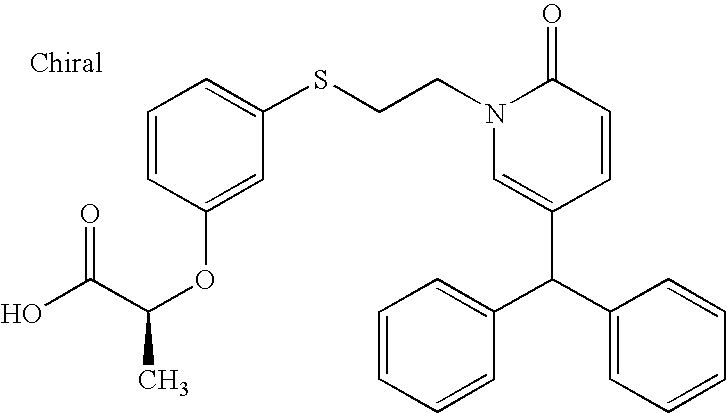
C1(C(C2=CC=CC=C2)C2=CC=CC=C2)=CN(CCSC2=CC=CC(OC(C)C(O)=O)=C2)C(=O)C=C1
